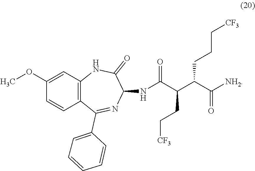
C12=C(C(C3=CC=CC=C3)=NC(NC(C(C(C([NH2])=O)CCC[CF3])CC[CF3])=O)C(=O)N1)C=CC(OC)=C2
